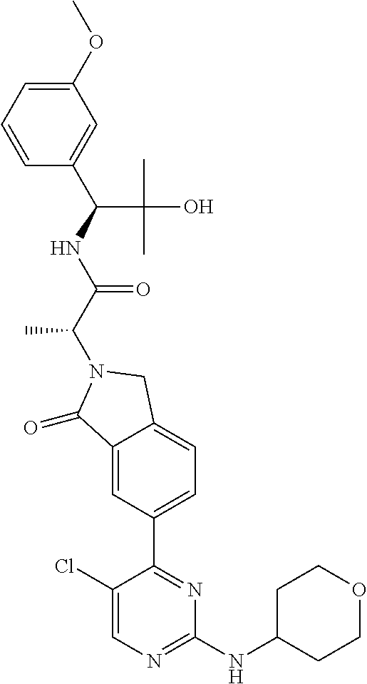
C1(=O)C2=CC(C3=NC(NC4CCOCC4)=NC=C3Cl)=CC=C2CN1C(C(NC(C1=CC(OC)=CC=C1)C(C)(C)O)=O)C
